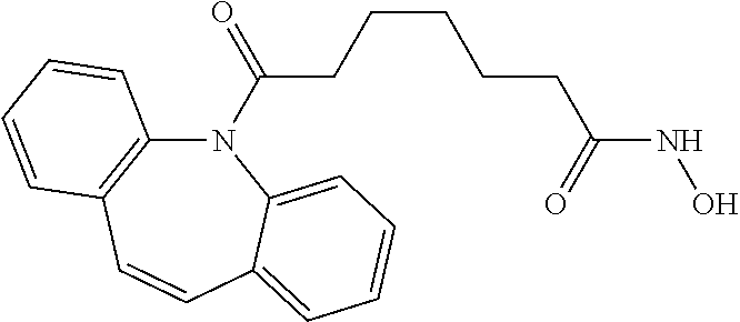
N1(C(CCCCCC(=O)NO)=O)C2=C(C=CC3=CC=CC=C13)C=CC=C2
